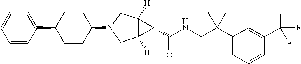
C12([H])C([H])(CN(C3CCC(C4=CC=CC=C4)CC3)C1)C2C(NCC1(C2=CC=CC(C(F)(F)F)=C2)CC1)=O
